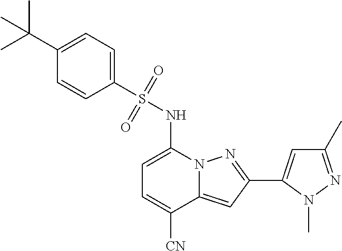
C1=C(NS(C2=CC=C(C(C)(C)C)C=C2)(=O)=O)N2C(=CC(C3=CC(C)=NN3C)=N2)C([CN])=C1
